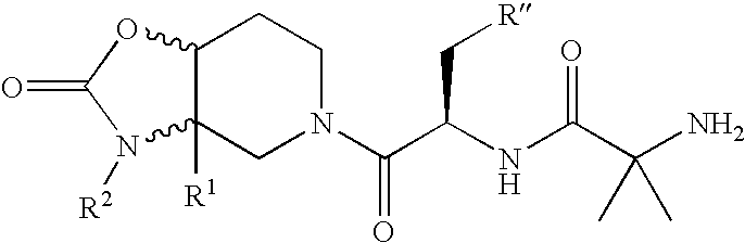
C12C([R1])(CN(C(C(NC(C(N)(C)C)=O)C[R])=O)CC1)N([R2])C(=O)O2
